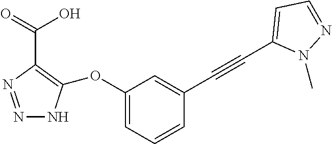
N1=NC(C(O)=O)=C(OC2=CC=CC(C#CC3=CC=NN3C)=C2)N1
